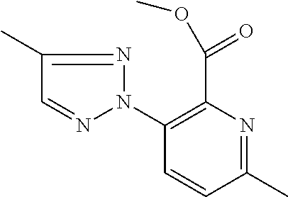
C1(N2N=CC(C)=N2)=C(C(=O)OC)N=C(C)C=C1
